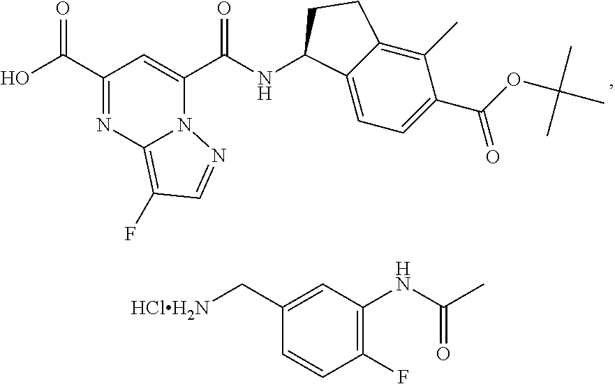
C(=O)(C1=CC(C(=O)O)=NC2=C(F)C=NN21)NC1C2=CC=C(C(OC(C)(C)C)=O)C(C)=C2CC1.C1(NC(C)=O)=C(F)C=CC(C[HClH2N])=C1
